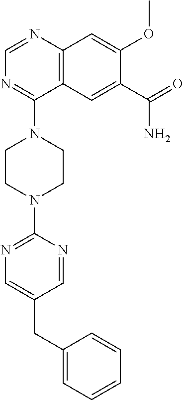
C12=C(N=CN=C1N1CCN(C3=NC=C(CC4=CC=CC=C4)C=N3)CC1)C=C(OC)C(C(=O)N)=C2
